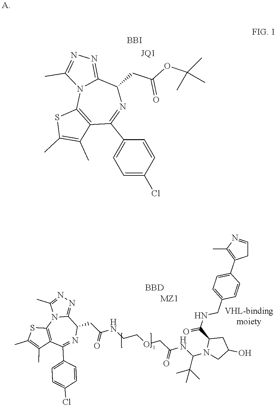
N12C3=C(C(C4=CC=C(Cl)C=C4)=NC(CC(OC(C)(C)C)=O)C1=NN=C2C)C(C)=C(C)S3.[BBI].[BBD].N12C3=C(C(C4=CC=C(Cl)C=C4)=NC(CC(NCCOCC(NC(N4CC(O)CC4C(NCC4=CC=C(C5=C(C)N=CC5)C=C4)=O)C(C)(C)C)=O)=O)C1=NN=C2C)C(C)=C(C)S3
